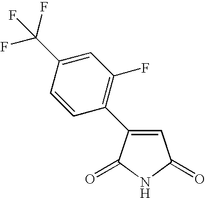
C1=C(C2=C(F)C=C(C(F)(F)F)C=C2)C(=O)NC1=O
